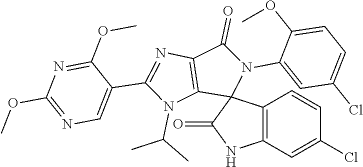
C1(OC)=NC=C(C2=NC3=C(N2C(C)C)C2(N(C4=CC(Cl)=CC=C4OC)C3=O)C3=C(C=C(Cl)C=C3)NC2=O)C(OC)=N1
